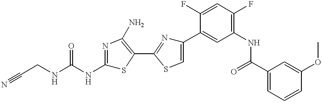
C(CNC(NC1=NC(N)=C(C2=NC(C3=CC(NC(C4=CC=CC(OC)=C4)=O)=C(F)C=C3F)=CS2)S1)=O)#N
